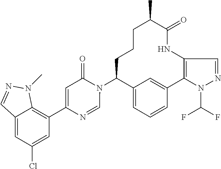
C12=CC=CC(=C1)C1=C(NC(=O)C(C)CCCC2N2C(=O)C=C(C3=C4C(=CC(Cl)=C3)C=NN4C)N=C2)C=NN1C(F)F
